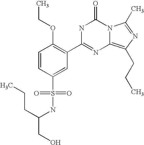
C1=CC(S(NC(CCC)CO)(=O)=O)=CC(C2=NC3=C(CCC)N=C(C)N3C(=O)N2)=C1OCC
